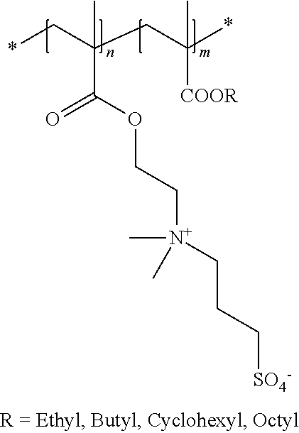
*CC(CC(*)(C)[COOR])(C)C(=O)OCC[N+](CCC[SO4-])(C)C
